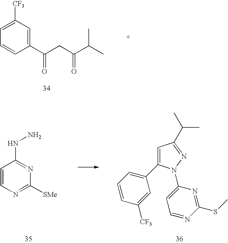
C1=CC=C([CF3])C=C1C(CC(C(C)C)=O)=O.C1=C(C2=CC=CC([CF3])=C2)N(C2=CC=NC(SC)=N2)N=C1C(C)C.C1=CN=C([SMe])N=C1NN
